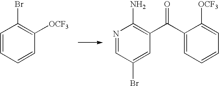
C1=CC=CC([OCF3])=C1Br.N1=CC(Br)=CC(C(C2=CC=CC=C2[OCF3])=O)=C1N
